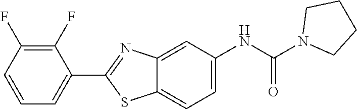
C12=CC(NC(N3CCCC3)=O)=CC=C1SC(C1=CC=CC(F)=C1F)=N2
